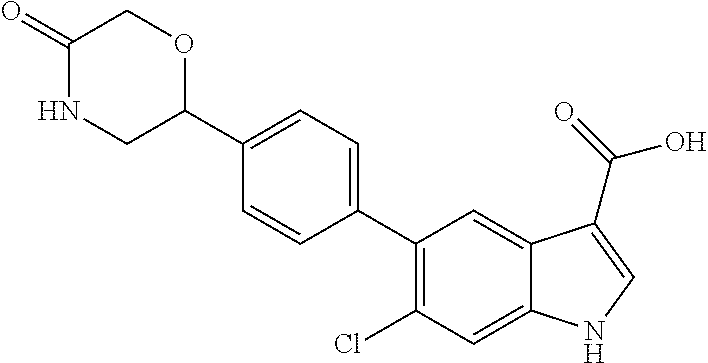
C1(=O)NCC(C2=CC=C(C3=C(Cl)C=C4C(=C3)C(C(=O)O)=CN4)C=C2)OC1
